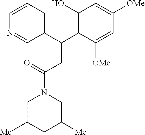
N1=CC(C(CC(N2CC([Me])CC([Me])C2)=O)c2c(O)C=C([OMe])C=C2[OMe])=CC=C1
